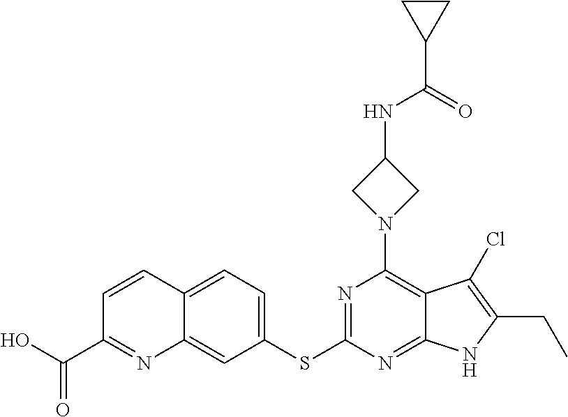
C1(SC2=NC(N3CC(NC(C4CC4)=O)C3)=C3C(=N2)NC(CC)=C3Cl)=CC=C2C(=C1)N=C(C(=O)O)C=C2
